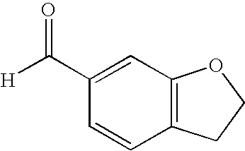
C1(C([H])=O)=CC2=C(C=C1)CCO2
